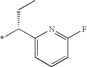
C1(C(*)CC)=CC=CC(F)=N1
